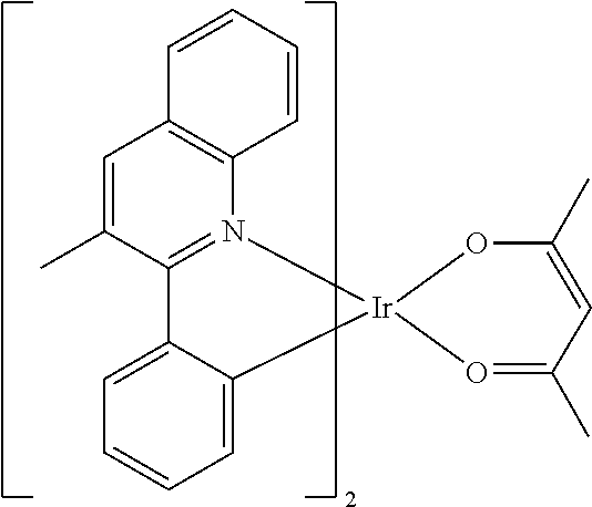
C1(C)=CC2=C(N3=C1C1=CC=CC=C1[Ir]31O=C(C)C=C(C)O1)C=CC=C2
